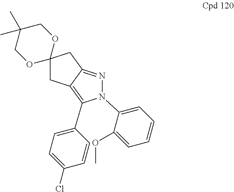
C1C2=C(C3=CC=C(Cl)C=C3)N(C3=CC=CC=C3OC)N=C2CC12OCC(C)(C)CO2
